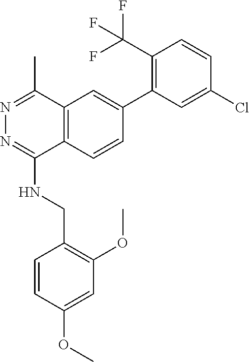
O(C)C1=CC(OC)=C(CNC2=NN=C(C)C3=C2C=CC(C2=C(C(F)(F)F)C=CC(Cl)=C2)=C3)C=C1
